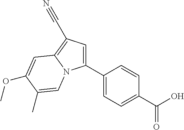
C1(C2=CC=C(C(O)=O)C=C2)=CC(C#N)=C2N1C=C(C)C(OC)=C2
